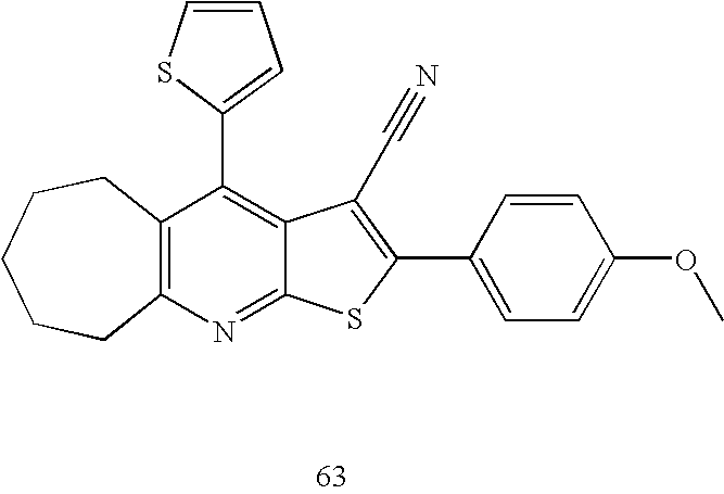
C12=C(N=C3C(=C1C1=CC=CS1)C(C#N)=C(C1=CC=C(OC)C=C1)S3)CCCCC2
